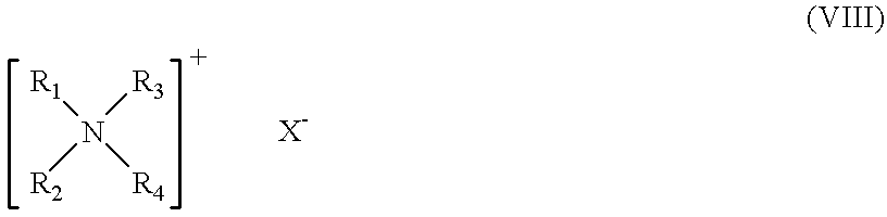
N([R2])([R4])([R3])[R1]
